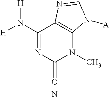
C1(N([H])[H])=NC(=O)N(C)C2=C1N=CN2[A].N
